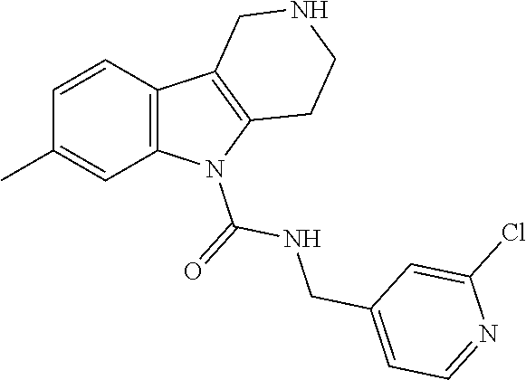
C1=CC2=C(C=C1C)N(C(=O)NCC1=CC=NC(Cl)=C1)C1=C2CNCC1
